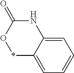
C12=CC=CC=C1NC(=O)O*2
